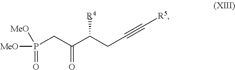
P(CC(C(CC#C[R5])[R4])=O)(=O)([MeO])[MeO]
